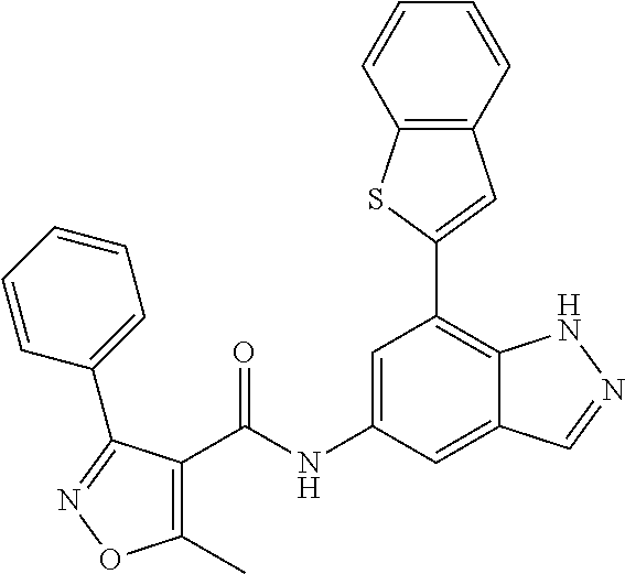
C12=C(C=CC=C1)C=C(C1=C3C(=CC(NC(=O)C4=C(C)ON=C4C4=CC=CC=C4)=C1)C=NN3)S2
